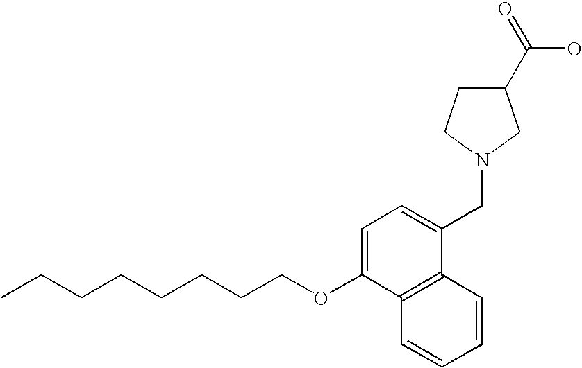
C1=C(OCCCCCCCC)C2=C(C(CN3CC(C(=O)O)CC3)=C1)C=CC=C2
